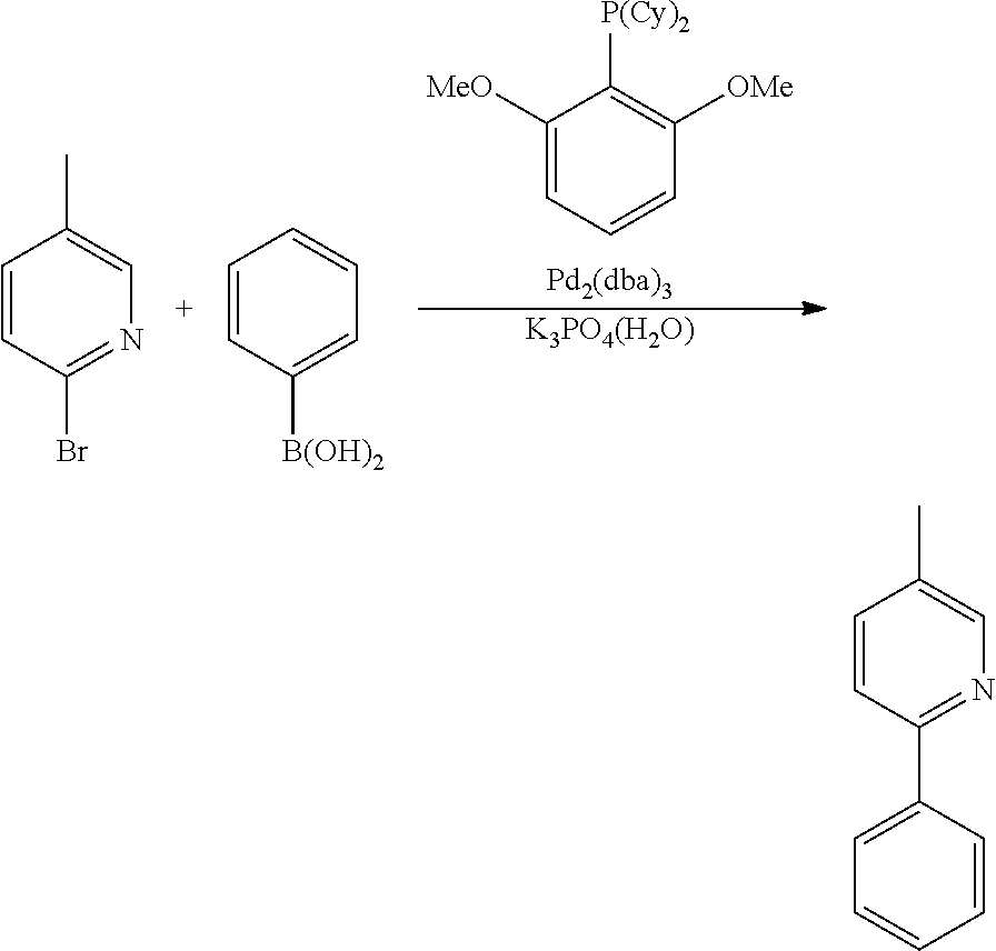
C1([MeO])=CC=CC([OMe])=C1[P(Cy)2].[K3PO4(H2O)].C1=CC(Br)=NC=C1C.C1=CC([B(OH)2])=CC=C1.C1=CC(C2=CC=CC=C2)=NC=C1C
